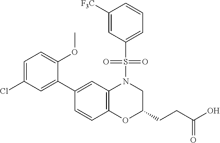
C1(C2=CC(Cl)=CC=C2OC)=CC2=C(C=C1)OC(CCC(O)=O)CN2S(=O)(=O)C1=CC=CC([F3C])=C1
